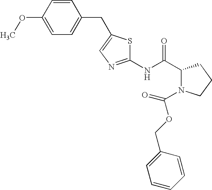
C1(C(NC2=NC=C(CC3=CC=C(OC)C=C3)S2)=O)N(C(OCC2=CC=CC=C2)=O)CCC1
